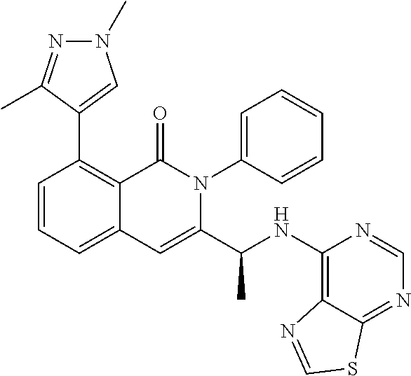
C1(C2=C3C(=CC=C2)C=C(C(NC2=C4C(=NC=N2)SC=N4)C)N(C2=CC=CC=C2)C3=O)=CN(C)N=C1C
